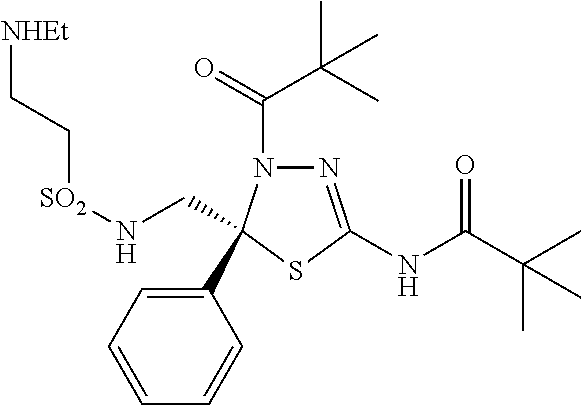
C1(C2(CN[SO2]CC[NHEt])N(C(=O)C(C)(C)C)N=C(NC(C(C)(C)C)=O)S2)=CC=CC=C1
